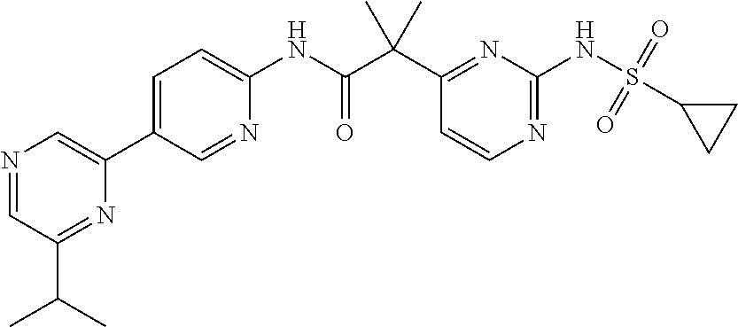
N1=CC(C(C)C)=NC(C2=CC=C(NC(C(C3=NC(NS(=O)(=O)C4CC4)=NC=C3)(C)C)=O)N=C2)=C1
